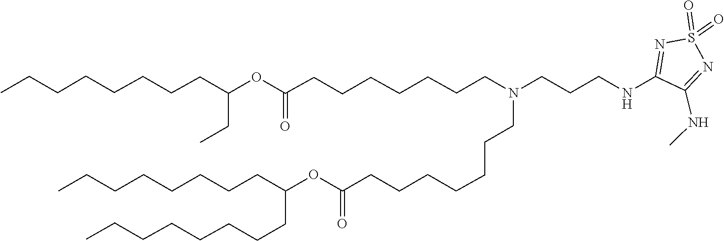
O(C(=O)CCCCCCCN(CCCCCCCC(OC(CC)CCCCCCCC)=O)CCCNC1=NS(=O)(=O)N=C1NC)C(CCCCCCCC)CCCCCCCC
